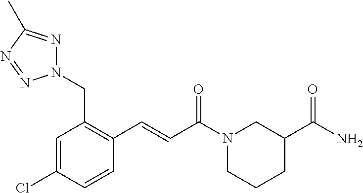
C1(C=CC(N2CCCC(C(N)=O)C2)=O)=C(CN2N=C(C)N=N2)C=C(Cl)C=C1
